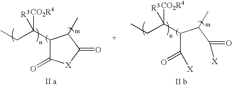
CCC([CO2R4])([R3])C1C(=O)[X]C(=O)C1C.CCC([CO2R4])([R3])C(C(=O)[X])C(C(=O)[X])C
